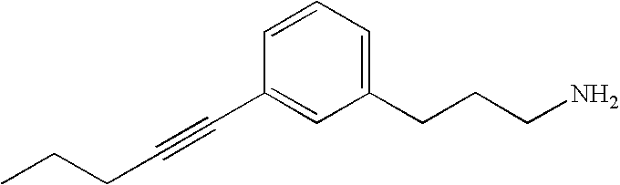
C(CC)C#CC1=CC(CCCN)=CC=C1
